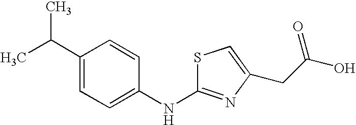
C1(C(C)C)=CC=C(NC2=NC(CC(=O)O)=CS2)C=C1
